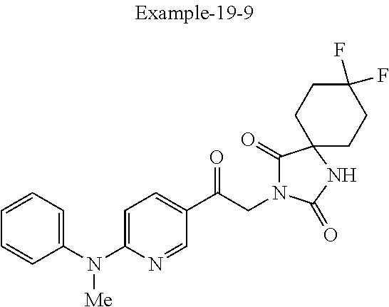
C1(C(CN2C(=O)C3(NC2=O)CCC(F)(F)CC3)=O)=CC=C(N(C2=CC=CC=C2)[Me])N=C1
